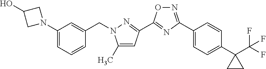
N1(C2=CC=CC(CN3C(C)=CC(C4=NC(C5=CC=C(C6(C(F)(F)F)CC6)C=C5)=NO4)=N3)=C2)CC(O)C1
